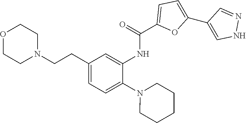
O1CCN(CCC2=CC=C(N3CCCCC3)C(NC(C3=CC=C(C4=CNN=C4)O3)=O)=C2)CC1
